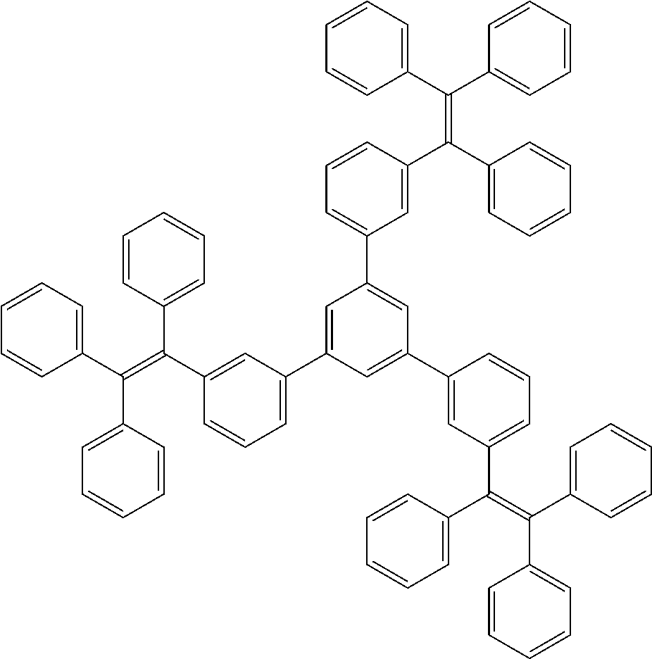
C1=CC=C(C(C2=CC=CC=C2)=C(C2=CC=CC=C2)C2=CC(C3=CC(C4=CC=CC(C(=C(C5=CC=CC=C5)C5=CC=CC=C5)C5=CC=CC=C5)=C4)=CC(C4=CC(C(C5=CC=CC=C5)=C(C5=CC=CC=C5)C5=CC=CC=C5)=CC=C4)=C3)=CC=C2)C=C1
